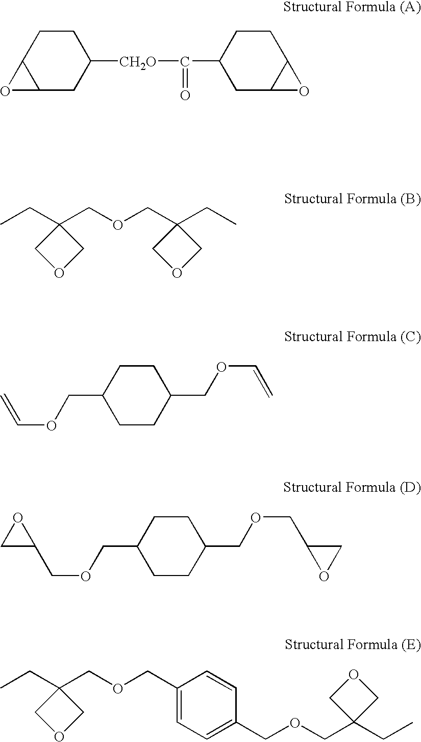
C1CC2C(CC1[CH2O]C(C1CC3C(CC1)O3)=O)O2.C1(CC)(COCC2(CC)COC2)COC1.C1CC(COC=C)CCC1COC=C.C1CC(COCC2OC2)CCC1COCC1OC1.C1(COCC2(CC)COC2)=CC=C(COCC2(CC)COC2)C=C1
